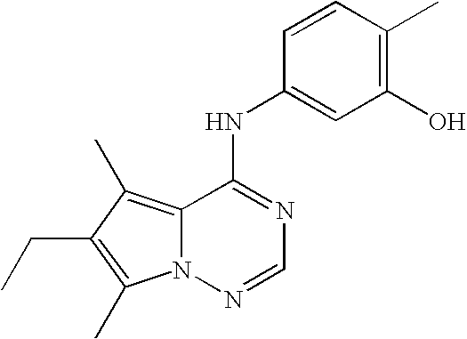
C12=C(C)C(CC)=C(C)N1N=CN=C2NC1=CC(O)=C(C)C=C1
